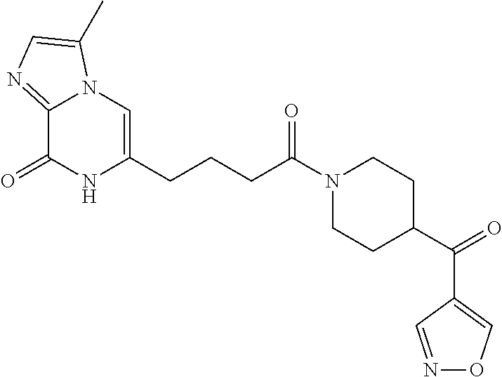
C12=NC=C(C)N1C=C(CCCC(N1CCC(C(C3=CON=C3)=O)CC1)=O)NC2=O
